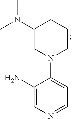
NC1=CN=CC=C1N1CC(N(C)C)CCC1
